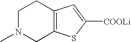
C1N(C)CC2=C(C1)C=C([COOLi])S2
